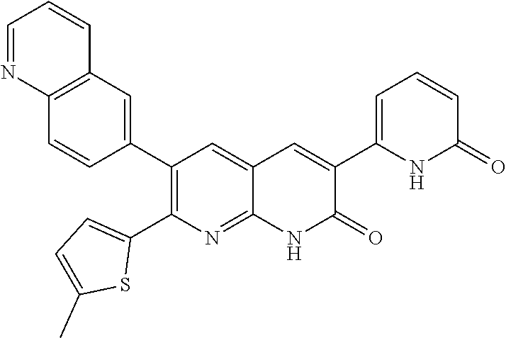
C12=C(C=C(C3=C(C4=CC=C(C)S4)N=C4C(=C3)C=C(C3=CC=CC(=O)N3)C(=O)N4)C=C1)C=CC=N2
